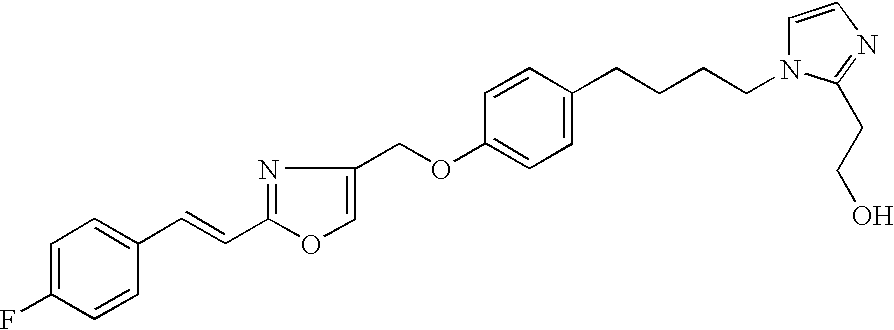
C1=C(F)C=CC(C=CC2=NC(COC3=CC=C(CCCCN4C=CN=C4CCO)C=C3)=CO2)=C1
